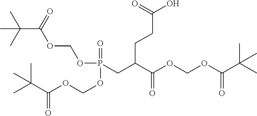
O(P(CC(C(OCOC(C(C)(C)C)=O)=O)CCC(O)=O)(=O)OCOC(C(C)(C)C)=O)COC(C(C)(C)C)=O
